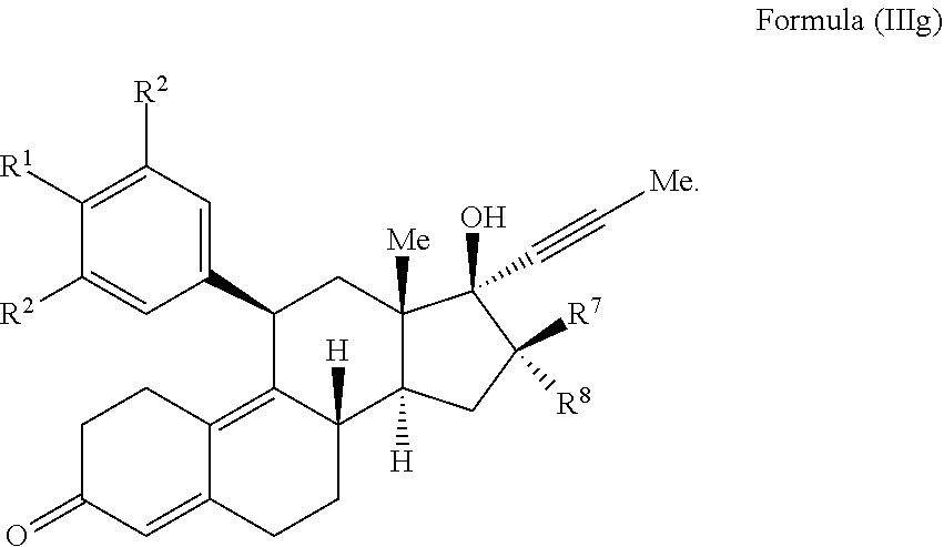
C1(C2=CC([R2])=C([R1])C([R2])=C2)C2=C3C(=CC(=O)CC3)CCC2([H])C2([H])C([Me])(C1)C(O)(C#C[Me])C([R8])([R7])C2
